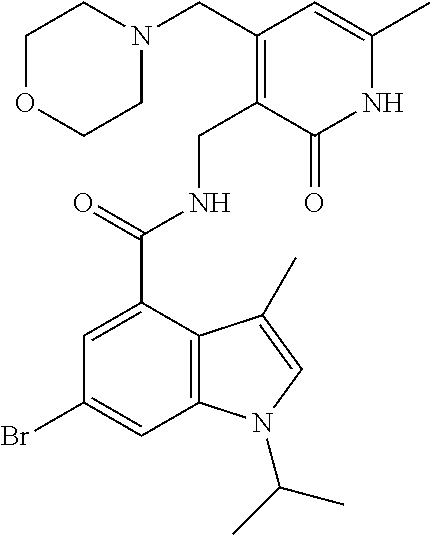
N1C(C)=CC(CN2CCOCC2)=C(CNC(C2=CC(Br)=CC3=C2C(C)=CN3C(C)C)=O)C1=O
